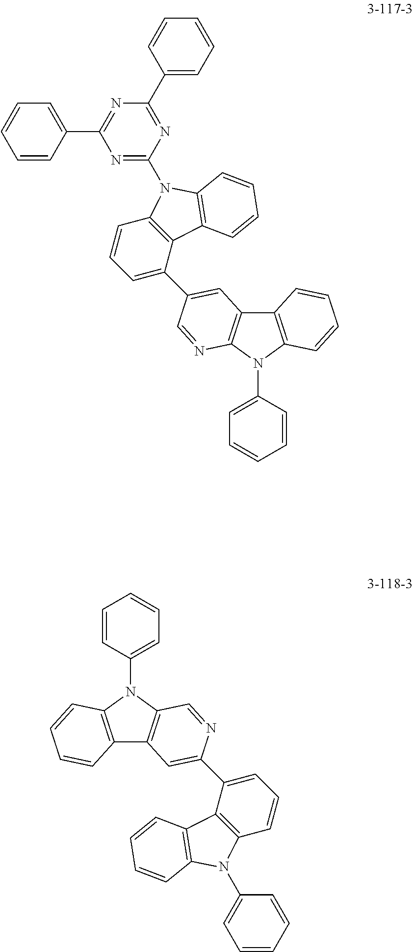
C12=C(N(C3=CC=CC=C3)C3=C1C=CC=C3)N=CC(C1=CC=CC3=C1C1=C(C=CC=C1)N3C1=NC(C3=CC=CC=C3)=NC(C3=CC=CC=C3)=N1)=C2.C12=C(N(C3=CC=CC=C3)C3=C1C=CC=C3)C=NC(C1=CC=CC3=C1C1=C(C=CC=C1)N3C1=CC=CC=C1)=C2
